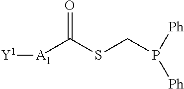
[Y1][A1]C(SCP([Ph])[Ph])=O
